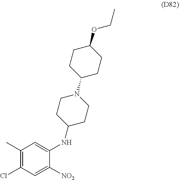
C1(C)=C(Cl)C=C([NO2])C(NC2CCN(C3CCC(OCC)CC3)CC2)=C1
